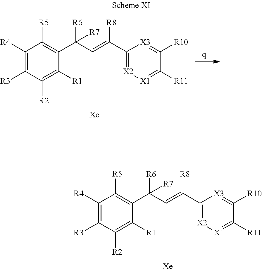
C1([R4])=C([R3])C([R2])=C([R1])C(C(C=C([R8])C2=[X2][X1]=C([R11])C([R10])=[X3]2)([R6])[R7])=C1[R5].C1([R4])=C([R3])C([R2])=C([R1])C(C(C=C([R8])C2=[X2][X1]=C([R11])C([R10])=[X3]2)([R6])[R7])=C1[R5].[Xe]
